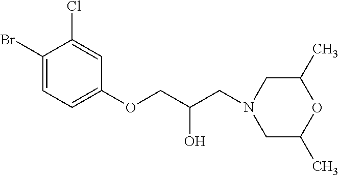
C1(Br)=CC=C(OCC(O)CN2CC(C)OC(C)C2)C=C1Cl
